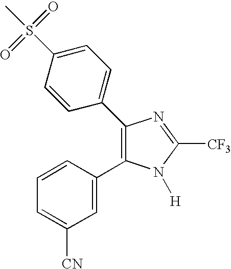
C1=CC(C2=C(C3=CC=C(S(=O)(=O)C)C=C3)N=C([CF3])N2[H])=CC([CN])=C1
